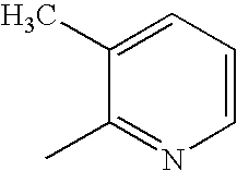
CC1=CC=CN=C1C
